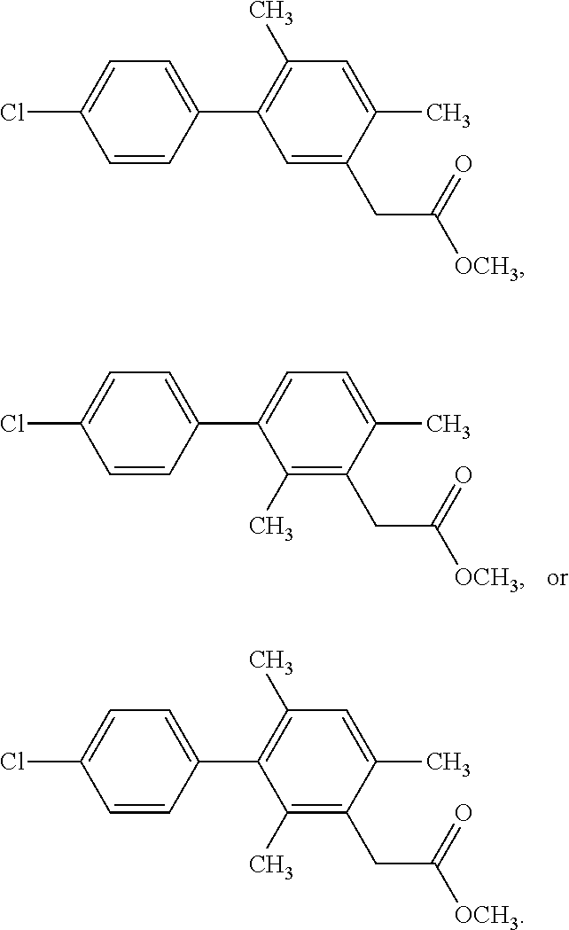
C1=CC(C2=CC=C(C)C(CC([OCH3])=O)=C2C)=CC=C1Cl.C1=CC(C2=C(C)C=C(C)C(CC([OCH3])=O)=C2)=CC=C1Cl.C1=CC(C2=C(C)C=C(C)C(CC([OCH3])=O)=C2C)=CC=C1Cl
